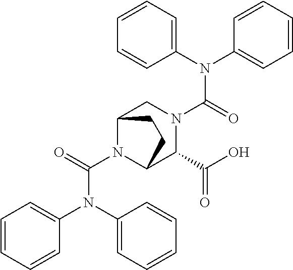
N(C(=O)N1CC2N(C(=O)N(C3=CC=CC=C3)C3=CC=CC=C3)C(C1C(O)=O)CC2)(C1=CC=CC=C1)C1=CC=CC=C1
